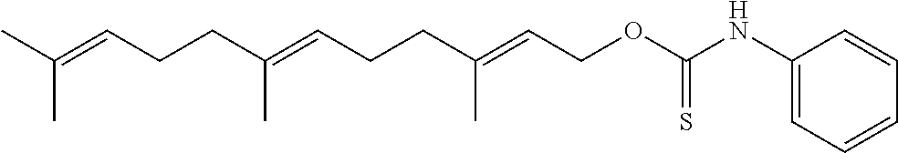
CC(=CCCC(=CCCC(=CCOC(NC1=CC=CC=C1)=S)C)C)C
